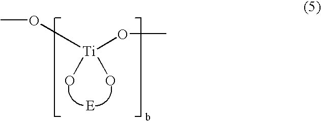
O([Ti](OC)(O)O)C
